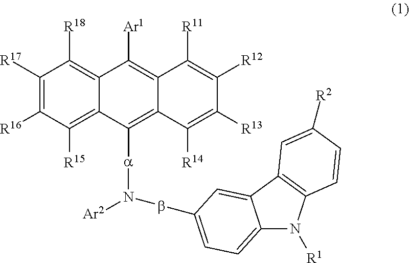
C12=CC=C(bN([a]C3=C4C(=C([Ar1])C5=C([R18])C([R17])=C([R16])C([R15])=C35)C([R11])=C([R12])C([R13])=C4[R14])[Ar2])C=C1C1=C(N2[R1])C=CC([R2])=C1
